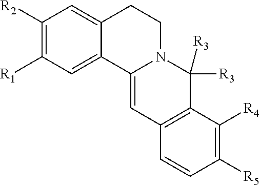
C12=CC3=C(C([R3])([R3])N1CCC1=CC([R2])=C([R1])C=C21)C([R4])=C([R5])C=C3
